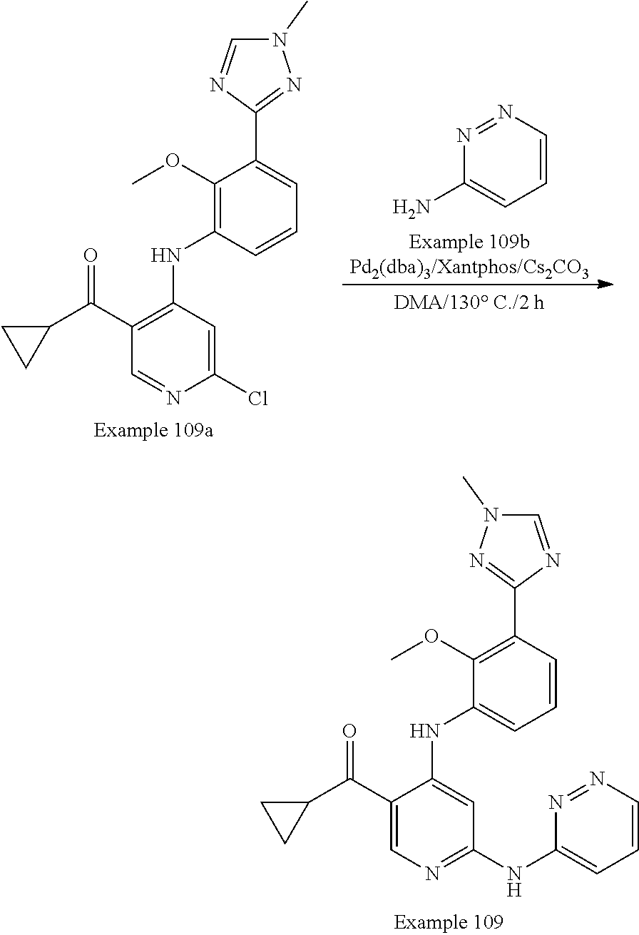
C1(OC)=C(NC2=C(C(C3CC3)=O)C=NC(Cl)=C2)C=CC=C1C1=NN(C)C=N1.N1=NC=CC=C1N.C1(OC)=C(C2=NN(C)C=N2)C=CC=C1NC1=CC(NC2=CC=CN=N2)=NC=C1C(C1CC1)=O
